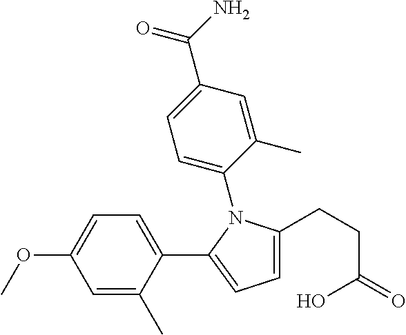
C1=C(C(=O)N)C=C(C)C(N2C(CCC(O)=O)=CC=C2C2=CC=C(OC)C=C2C)=C1
